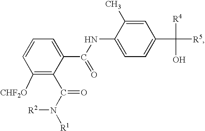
C1([CHF2O])=C(C(N([R1])[R2])=O)C(C(NC2=CC=C(C([R5])([R4])O)C=C2C)=O)=CC=C1
